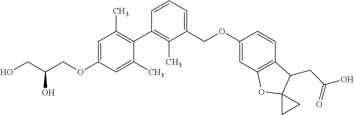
C1=C(OCC(CO)O)C=C(C)C(C2=C(C)C(COC3=CC4=C(C=C3)C(CC(O)=O)C3(O4)CC3)=CC=C2)=C1C
